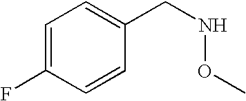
N(CC1=CC=C(F)C=C1)OC
